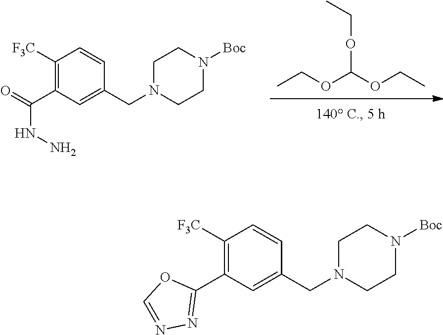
CCOC(OCC)OCC.C1([F3C])=C(C(=O)NN)C=C(CN2CCN([Boc])CC2)C=C1.C1([F3C])=C(C2=NN=CO2)C=C(CN2CCN([Boc])CC2)C=C1
